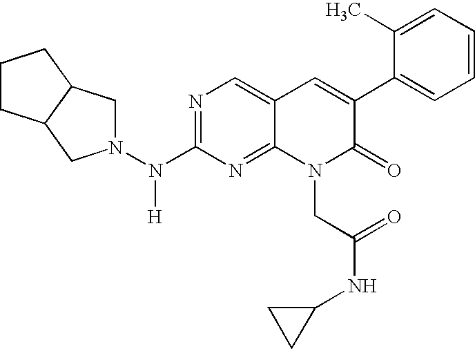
N1=C(N(N2CC3C(C2)CCC3)[H])N=C2C(=C1)C=C(C1=CC=CC=C1C)C(=O)N2CC(NC1CC1)=O
